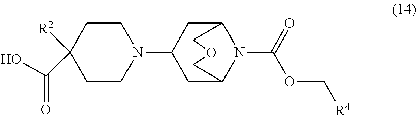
C1(N2CCC(C(=O)O)([R2])CC2)CC2N(C(=O)OC[R4])C(C1)COC2
